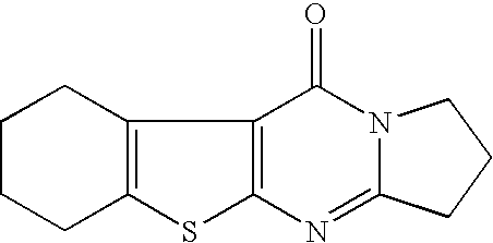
C12=C(C3=C(S1)N=C1N(C3=O)CCC1)CCCC2
